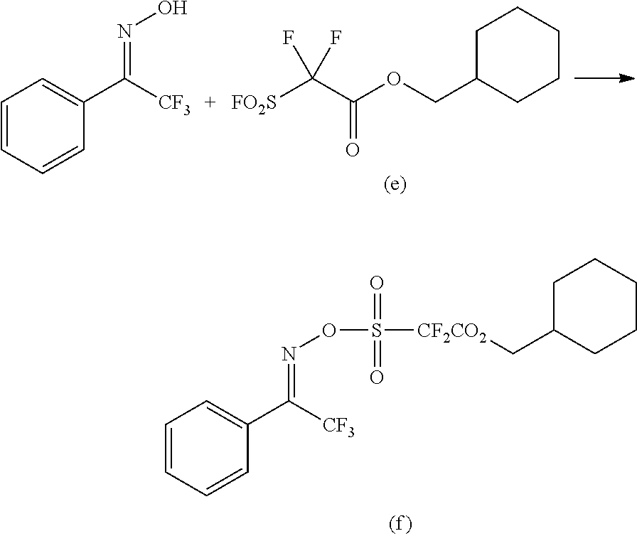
C1CCC(COC(C([FO2S])(F)F)=O)CC1.C1=CC=CC(C([CF3])=NO)=C1.O(S(=O)(=O)[CF2CO2]CC1CCCCC1)N=C(C1=CC=CC=C1)[CF3]
